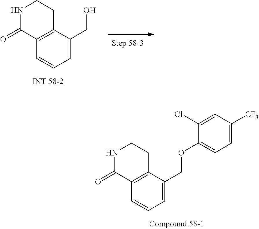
C1=CC=C(COC2=CC=C([CF3])C=C2Cl)C2=C1C(=O)NCC2.C1=CC=C(CO)C2=C1C(=O)NCC2
